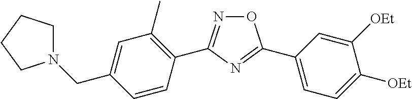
O1N=C(C2=C(C)C=C(CN3CCCC3)C=C2)N=C1C1=CC=C([OEt])C([OEt])=C1
